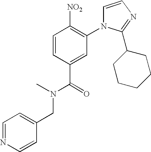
C1=CN=C(C2CCCCC2)N1C1=C([NO2])C=CC(C(=O)N(C)CC2=CC=NC=C2)=C1
